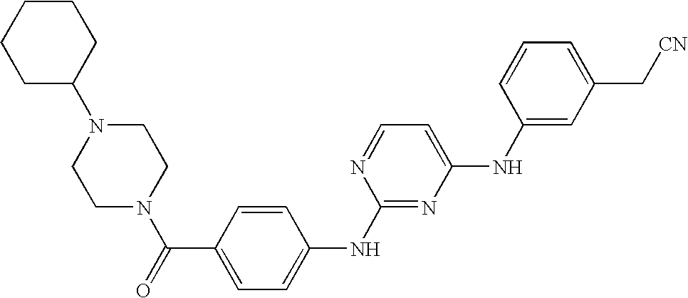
C1N(C(=O)C2=CC=C(NC3=NC(NC4=CC(C[CN])=CC=C4)=CC=N3)C=C2)CCN(C2CCCCC2)C1
